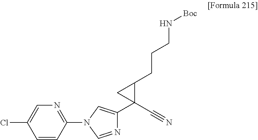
C1(N2C=NC(C3(C#N)C(CCCN[Boc])C3)=C2)=NC=C(Cl)C=C1
